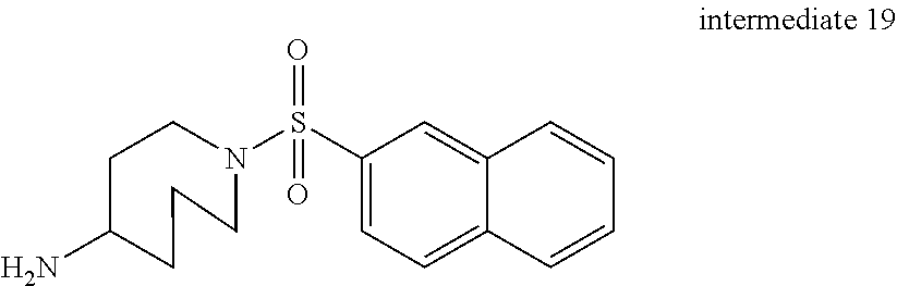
NC1CCN(S(C2=CC=C3C(=C2)C=CC=C3)(=O)=O)CCC1
